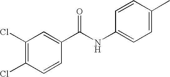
C1(Cl)=C(Cl)C=CC(C(NC2=CC=C(C)C=C2)=O)=C1
